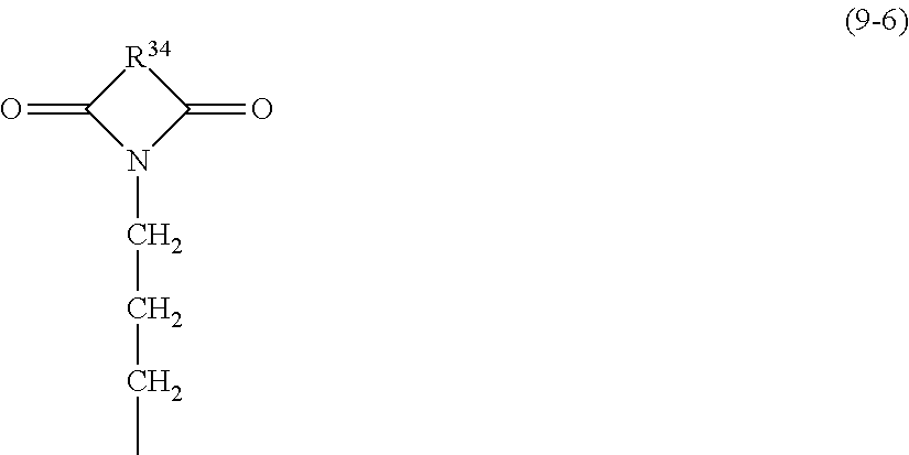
C1(=O)N(CCCC)C(=O)[R34]1
